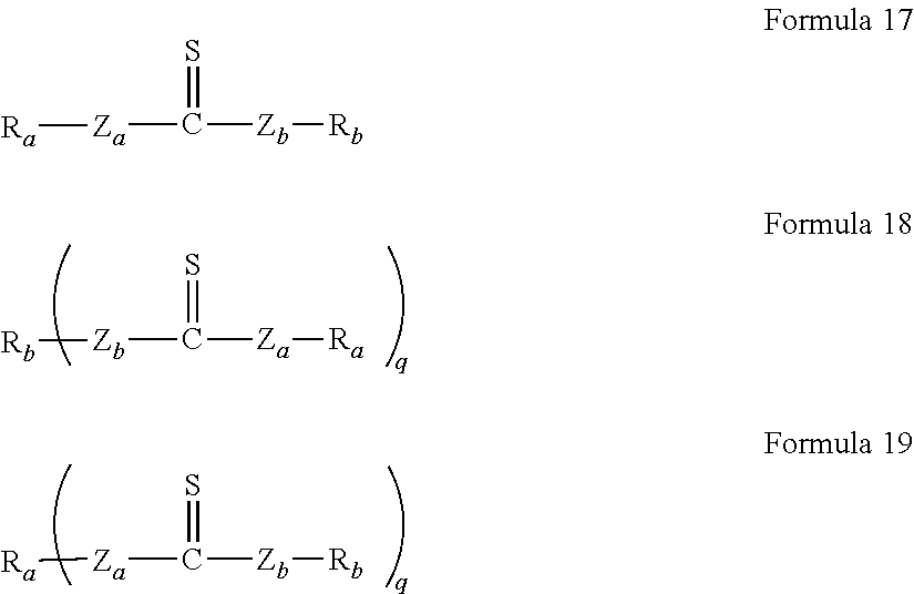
S=C([Zb][Rb])[Za][Ra].S=C([Za][Ra])[Zb][Rb].S=C([Za][Ra])[Zb][Rb]
